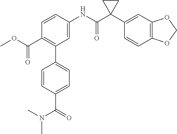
C1=C(NC(C2(C3=CC4=C(C=C3)OCO4)CC2)=O)C=CC(C(=O)OC)=C1C1=CC=C(C(=O)N(C)C)C=C1
